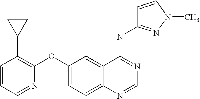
C1=CC=NC(OC2=CC=C3C(=C2)C(NC2=NN(C)C=C2)=NC=N3)=C1C1CC1
